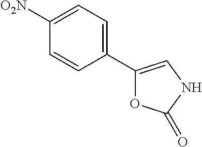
C1=CC(C2=CNC(=O)O2)=CC=C1[O2N]
